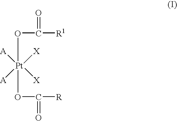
O([Pt]([A])([A])([X])([X])OC(=O)[R])C(=O)[R1]
